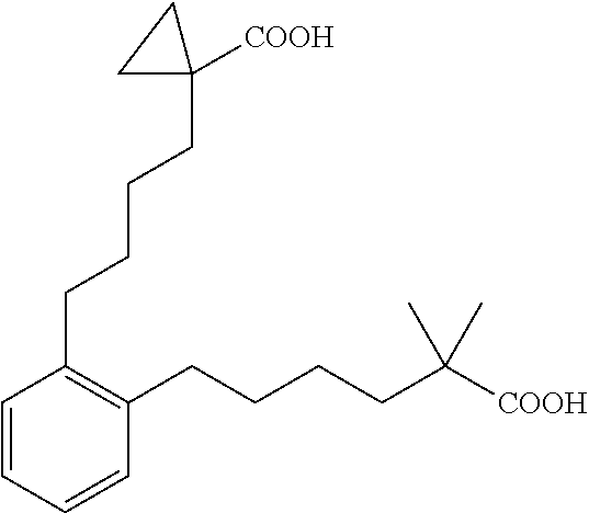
C1=CC=CC(CCCCC([COOH])(C)C)=C1CCCCC1([COOH])CC1
